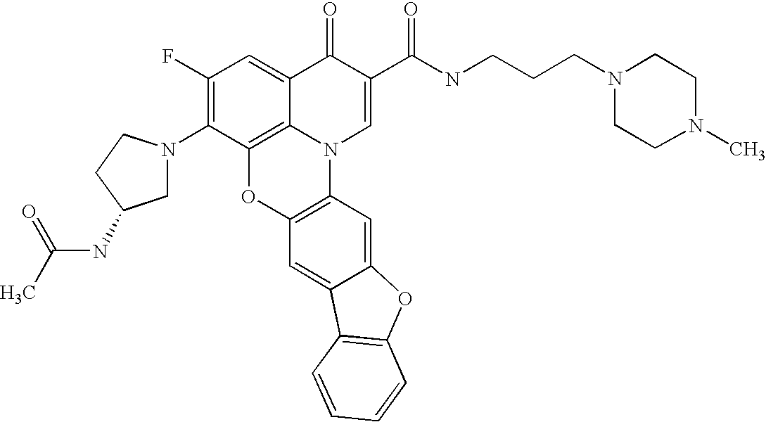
C1(F)=C(N2CC(NC(=O)C)CC2)C2=C3C(=C1)C(=O)C(C(NCCCN1CCN(C)CC1)=O)=CN3C1=C(O2)C=C2C(=C1)OC1=C2C=CC=C1
